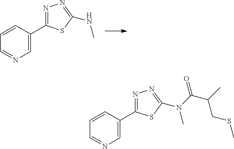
C1=NC=C(C2=NN=C(NC)S2)C=C1.C1=NC=C(C2=NN=C(N(C)C(C(C)CSC)=O)S2)C=C1
